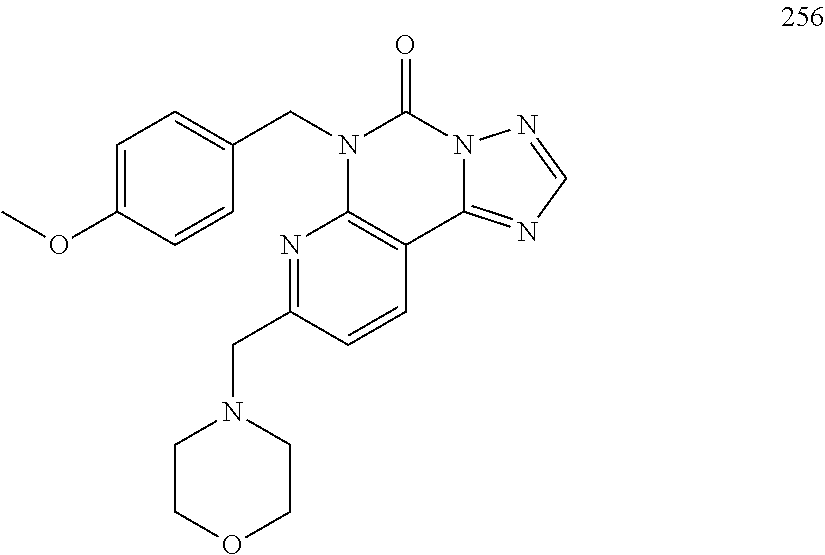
C1=C(OC)C=CC(CN2C(=O)N3C(=NC=N3)C3=C2N=C(CN2CCOCC2)C=C3)=C1
